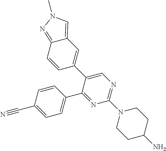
C1=CC(C#N)=CC=C1C1=NC(N2CCC(N)CC2)=NC=C1C1=CC2=CN(C)N=C2C=C1
